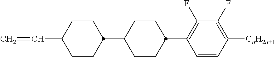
C1CC(C2CCC(C=C)CC2)CCC1C1=C(F)C(F)=C([CnH2n+1])C=C1
